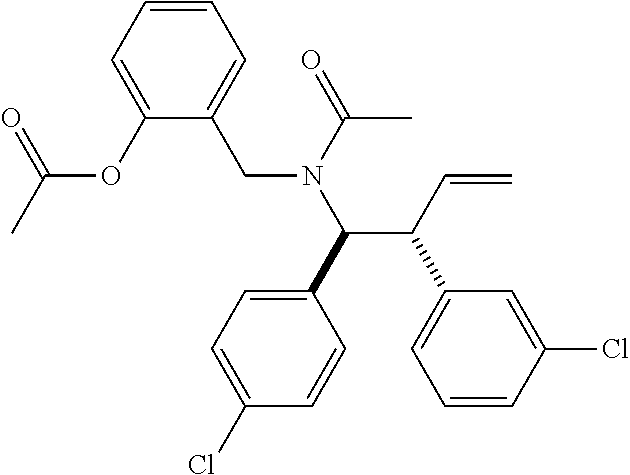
C1=C(Cl)C=CC(C(C(C2=CC=CC(Cl)=C2)C=C)N(CC2=CC=CC=C2OC(=O)C)C(C)=O)=C1
